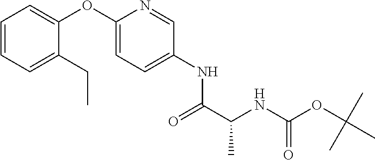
C1=C(OC2=CC=CC=C2CC)N=CC(NC(C(NC(OC(C)(C)C)=O)C)=O)=C1
